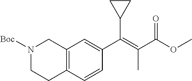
C12=C(C=CC(C(=C(C(OC)=O)C)C3CC3)=C1)CCN([Boc])C2
